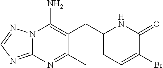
C1(CC2=C(N)N3C(=NC=N3)N=C2C)=CC=C(Br)C(=O)N1
